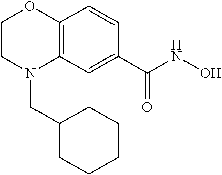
C12=C(C=C(C(NO)=O)C=C1)N(CC1CCCCC1)CCO2
